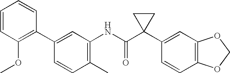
C1(C2=C(OC)C=CC=C2)=CC(NC(C2(C3=CC4=C(C=C3)OCO4)CC2)=O)=C(C)C=C1
